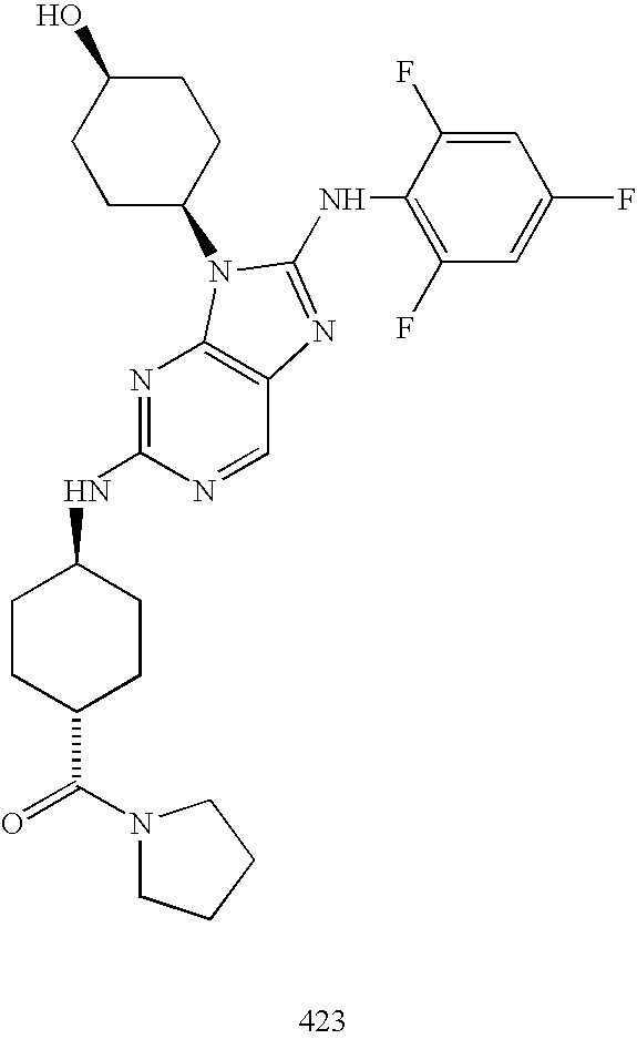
N1=C(NC2CCC(C(=O)N3CCCC3)CC2)N=CC2=C1N(C1CCC(O)CC1)C(NC1=C(F)C=C(F)C=C1F)=N2
